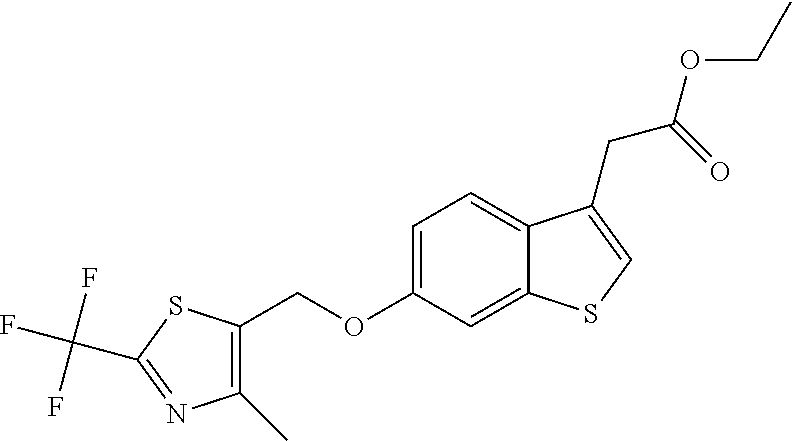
C(OC1=CC=C2C(=C1)SC=C2CC(OCC)=O)C1=C(C)N=C(C(F)(F)F)S1
